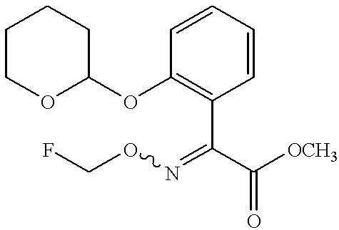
O(C1=C(C(C([OCH3])=O)=NOCF)C=CC=C1)C1CCCCO1
